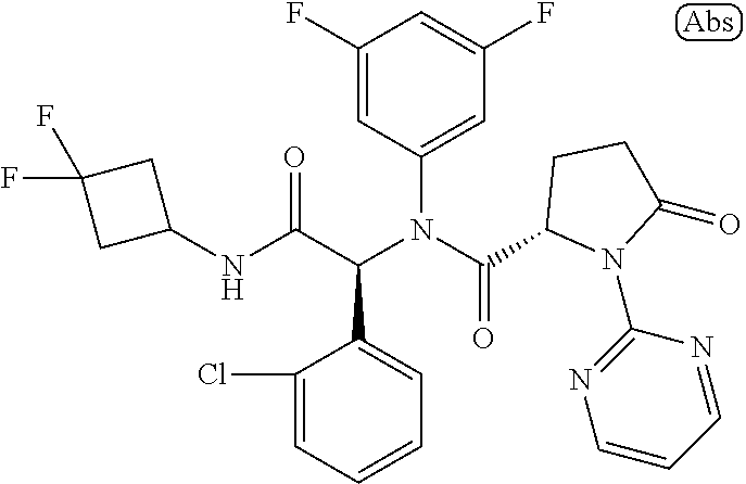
C1(NC(C(N(C(=O)C2N(C3=NC=CC=N3)C(=O)CC2)C2=CC(F)=CC(F)=C2)C2=CC=CC=C2Cl)=O)CC(F)(F)C1
